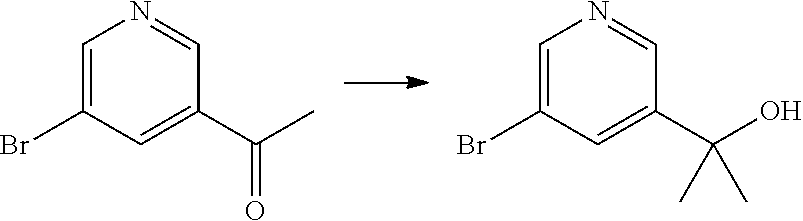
C1=C(Br)C=C(C(C)=O)C=N1.C1=C(Br)C=C(C(O)(C)C)C=N1
